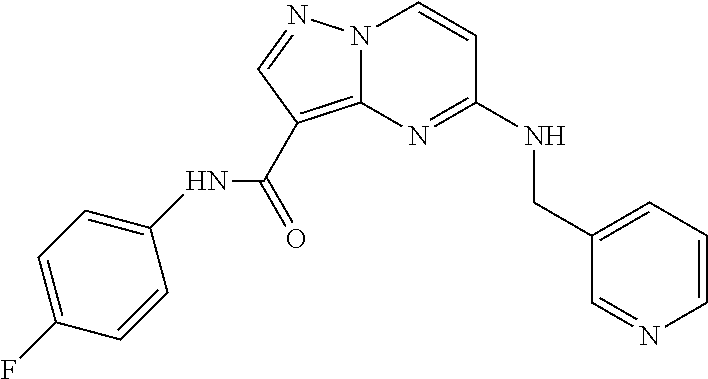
C1=CC=C(CNC2=NC3=C(C(NC4=CC=C(F)C=C4)=O)C=NN3C=C2)C=N1
